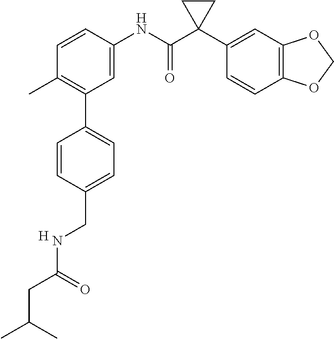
C1(C)=C(C2=CC=C(CNC(CC(C)C)=O)C=C2)C=C(NC(C2(C3=CC4=C(C=C3)OCO4)CC2)=O)C=C1.[H]
